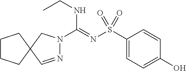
C1(S(N=C(NCC)N2N=CC3(C2)CCCC3)(=O)=O)=CC=C(O)C=C1
